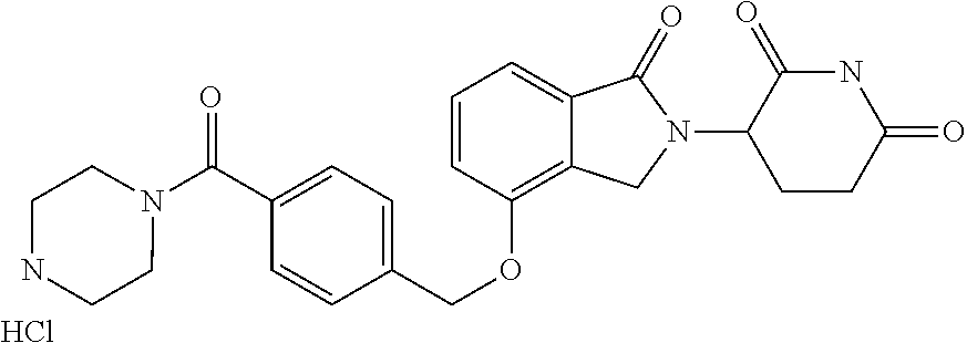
C1(=O)C(N2C(=O)C3=CC=CC(OCC4=CC=C(C(N5CCNCC5)=O)C=C4)=C3C2)CCC(=O)N1.Cl
